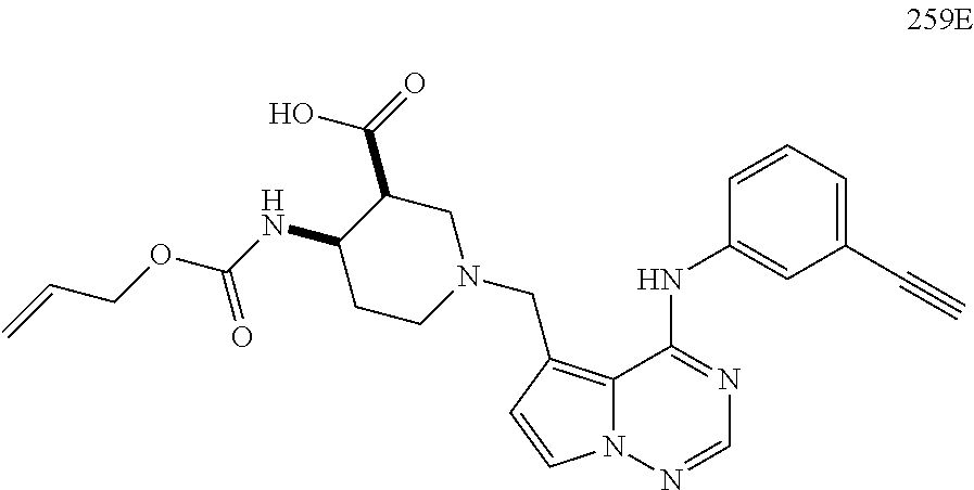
C1(C#C)=CC=CC(NC2=NC=NN3C2=C(CN2CC(C(=O)O)C(NC(OCC=C)=O)CC2)C=C3)=C1
